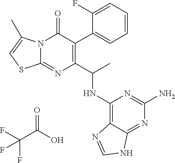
N12C(=NC(C(C)NC3=C4C(=NC(N)=N3)NC=N4)=C(C3=CC=CC=C3F)C1=O)SC=C2C.O=C(O)C(F)(F)F
